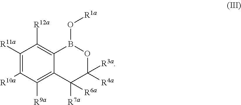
C1([R11a])=C([R10a])C([R9a])=C2C(=C1[R12a])B(O[R1a])OC([R3a])([R4a])C2([R7a])[R6a]
